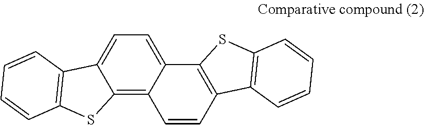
C12=C3C(=CC=C1C1=C(S2)C=CC=C1)C1=C(C=C3)C2=C(S1)C=CC=C2
